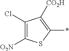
C1([O2N])=C(Cl)C([CO2H])=C(*)S1
